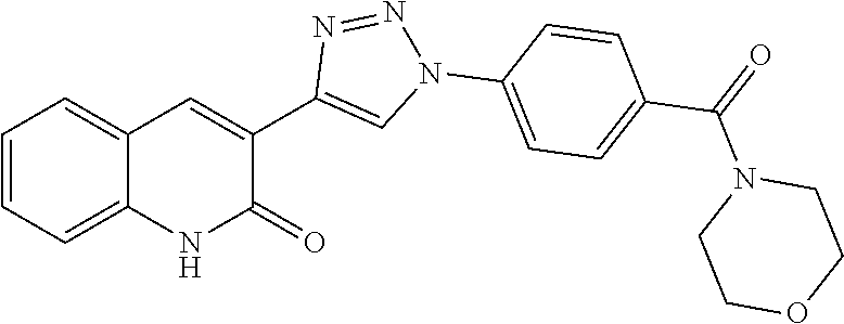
C12=CC=CC=C1C=C(C1=CN(C3=CC=C(C(=O)N4CCOCC4)C=C3)N=N1)C(=O)N2
